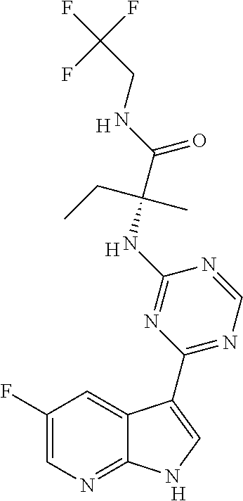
C1(F)=CN=C2C(=C1)C(C1=NC=NC(NC(C(NCC(F)(F)F)=O)(CC)C)=N1)=CN2.[H].[H].[H]
